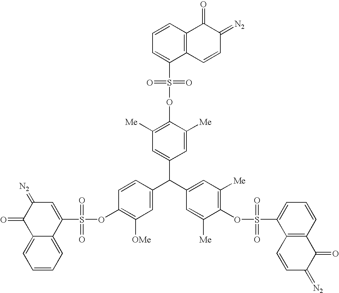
C1(S(=O)(=O)OC2=C([OMe])C=C(C(C3=CC([Me])=C(OS(=O)(=O)C4=CC=CC5=C4C=CC(=[N2])C5=O)C([Me])=C3)C3=CC([Me])=C(OS(=O)(=O)C4=CC=CC5=C4C=CC(=[N2])C5=O)C([Me])=C3)C=C2)=CC(=[N2])C(=O)C2=CC=CC=C12
